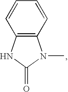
C12=C(NC(=O)N1C)C=CC=C2
